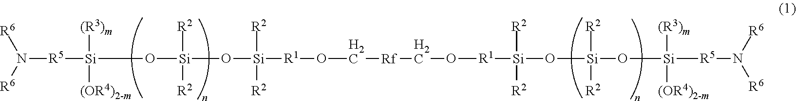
O([Si]([R2])([R2])O[Si]([R2])([R2])[R1]OC[Rf]CO[R1][Si]([R2])([R2])O[Si]([R2])([R2])O[Si]([(R3)m])([(OR4)2-m])[R5]N([R6])[R6])[Si]([(R3)m])([(OR4)2-m])[R5]N([R6])[R6]
